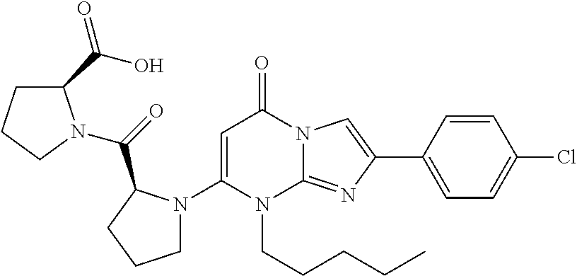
C1(N2CCCC2C(=O)N2C(C(O)=O)CCC2)=CC(=O)N2C(=NC(C3=CC=C(Cl)C=C3)=C2)N1CCCCC
